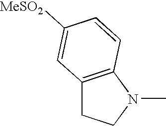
C12=C(N(C)CC1)C=CC([MeSO2])=C2
